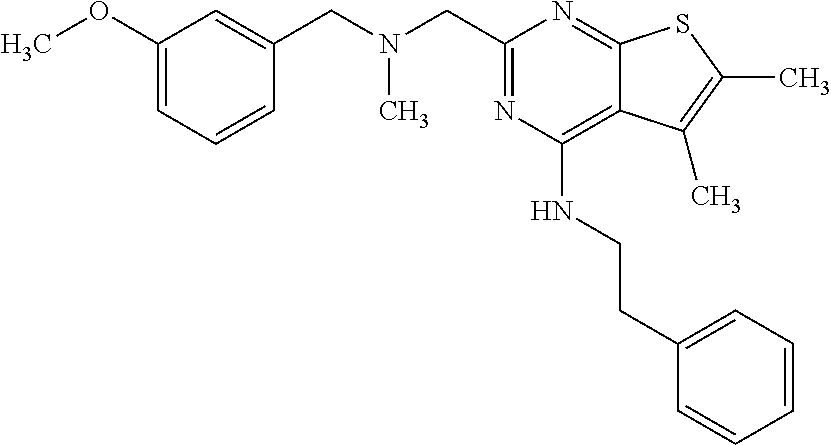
C1(OC)=CC=CC(CN(CC2=NC(NCCC3=CC=CC=C3)=C3C(=N2)SC(C)=C3C)C)=C1
